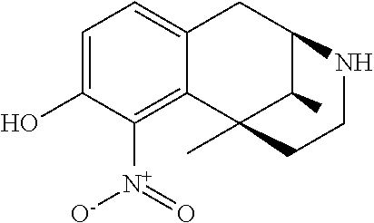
C1=C(O)C([N+](=O)[O-])=C2C(=C1)CC1NCCC2(C)C1C
